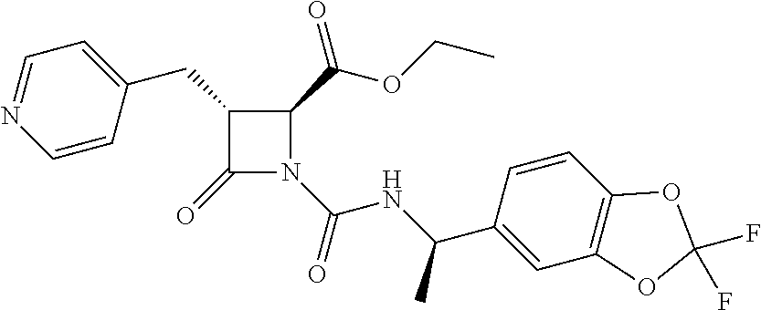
C1(CC2=CC=NC=C2)C(=O)N(C(NC(C2=CC3=C(C=C2)OC(F)(F)O3)C)=O)C1C(=O)OCC
